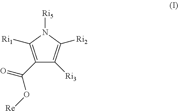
C1(C(=O)O[Re])=C([Ri1])N([Ri5])C([Ri2])=C1[Ri3]
